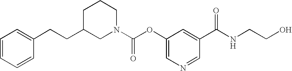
C1=CC=CC(CCC2CN(C(OC3=CN=CC(C(NCCO)=O)=C3)=O)CCC2)=C1
